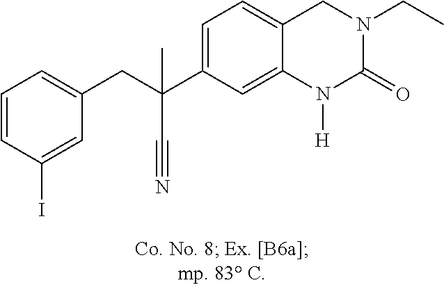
C1=CC(I)=CC(CC(C2=CC=C3C(=C2)N([H])C(=O)N(CC)C3)(C)C#N)=C1
